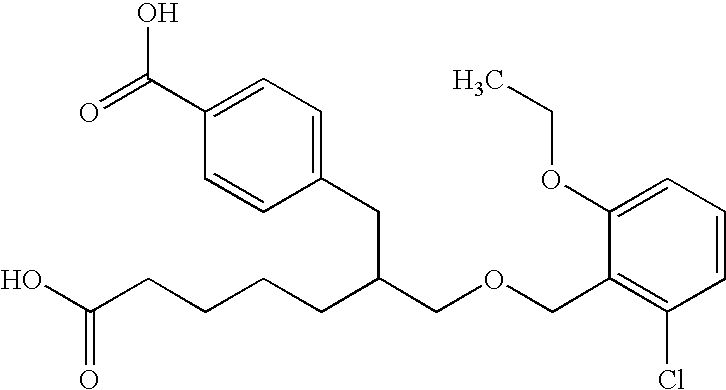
C(OCC(CCCCC(O)=O)CC1=CC=C(C(=O)O)C=C1)C1=C(Cl)C=CC=C1OCC
